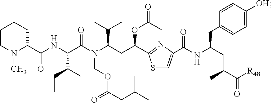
C1CN(C)C(C(NC(C(N(C(CC(OC(=O)C)C2=NC(C(NC(CC(C(=O)[R48])C)CC3=CC=C([OH])C=C3)=O)=CS2)C(C)C)COC(CC(C)C)=O)=O)C(CC)C)=O)CC1
